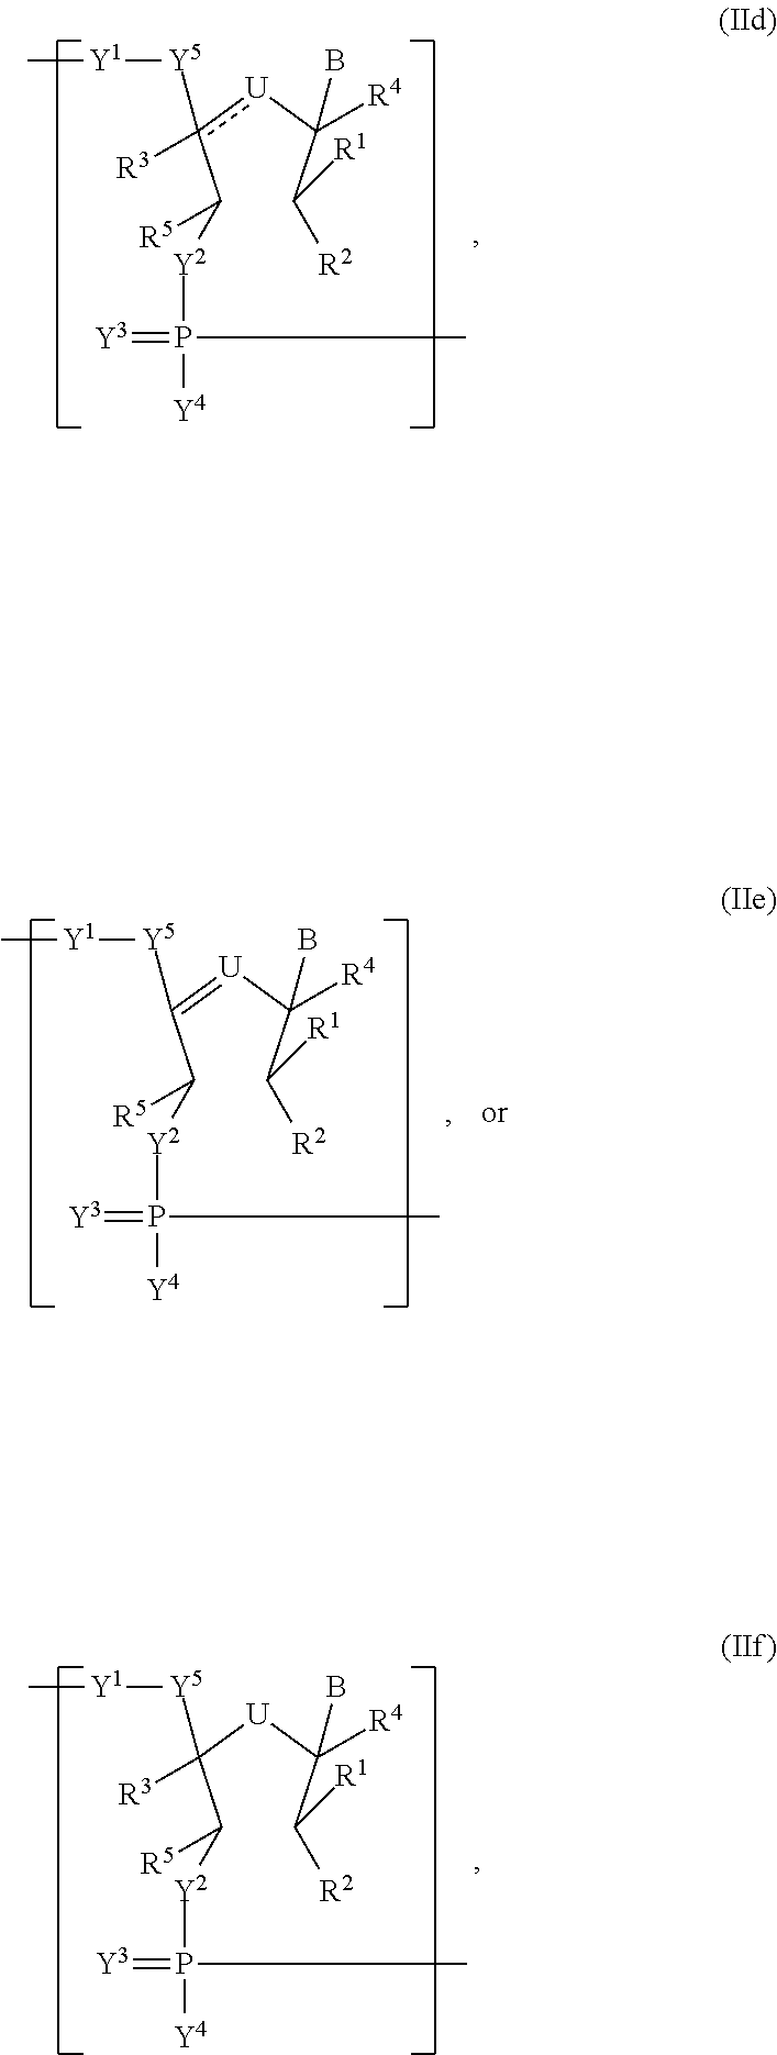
C([R5])([Y2]P([Y4])(C)=[Y3])c([U]C(C([R2])[R1])([R4])B)([Y5][Y1]C)[R3].C([R5])([Y2]P([Y4])(C)=[Y3])C(=[U]C(C([R2])[R1])([R4])B)[Y5][Y1]C.C([R5])([Y2]P([Y4])(C)=[Y3])C([U]C(C([R2])[R1])([R4])B)([Y5][Y1]C)[R3]
